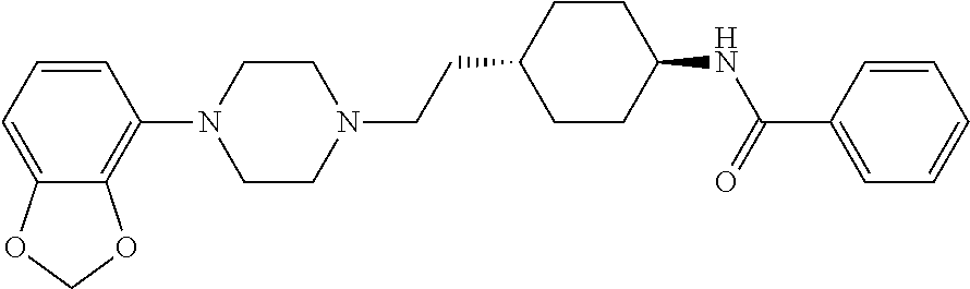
C1=CC=C2C(=C1N1CCN(CCC3CCC(NC(=O)C4=CC=CC=C4)CC3)CC1)OCO2
